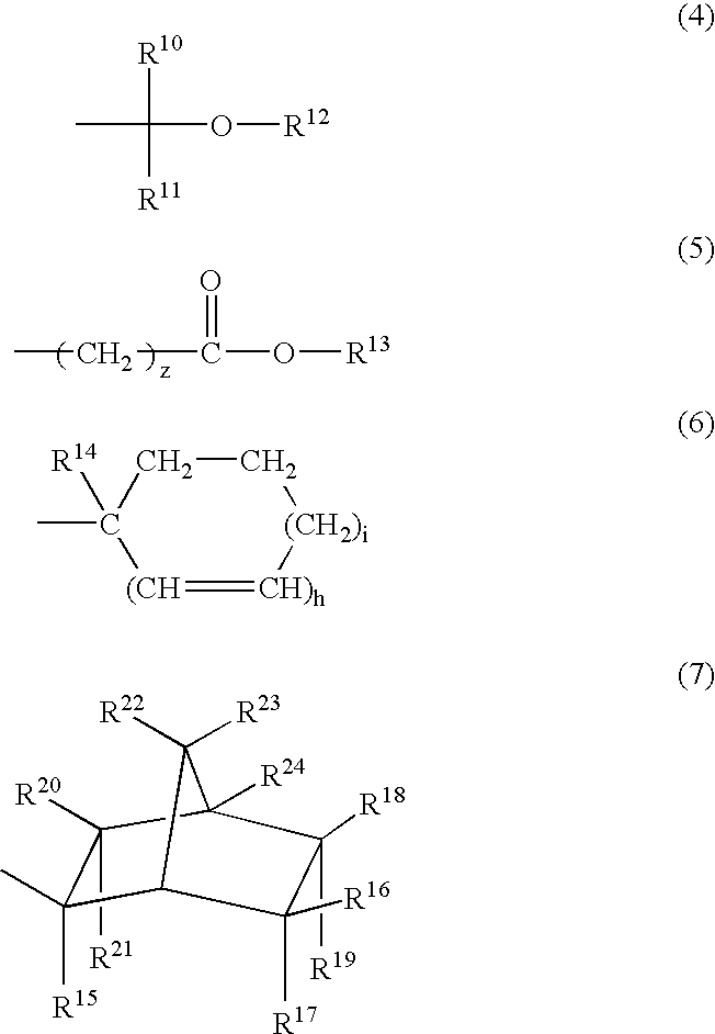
CCC(=O)O[R13].CC([R11])([R10])O[R12].[(CH]1=[CH)h][(CH2)i]CCC1(C)[R14].C1([R18])([R19])C([R17])([R16])C2C([R15])(C)C([R20])([R21])C1([R24])C2([R22])[R23]
